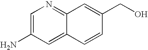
C1=C(N)C=C2C(=N1)C=C(CO)C=C2
